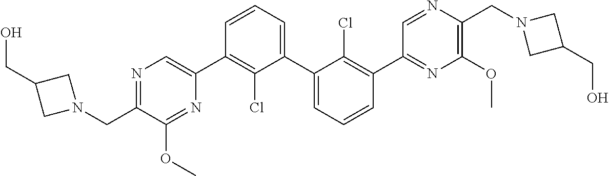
N1=C(CN2CC(CO)C2)C(OC)=NC(C2=C(Cl)C(C3=CC=CC(C4=NC(OC)=C(CN5CC(CO)C5)N=C4)=C3Cl)=CC=C2)=C1
